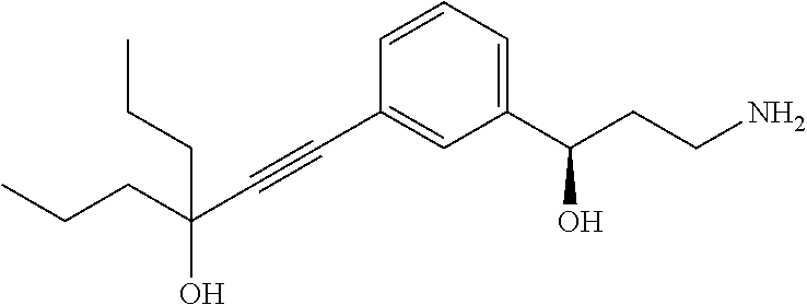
C(#CC1=CC(C(CCN)O)=CC=C1)C(CCC)(CCC)O
